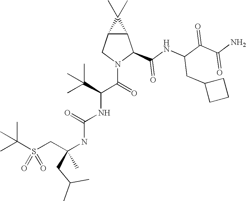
C12C(CN(C(=O)C(NC(NC(CS(C(C)(C)C)(=O)=O)(C)CC(C)C)=O)C(C)(C)C)C1C(NC(C(C(N)=O)=O)CC1CCC1)=O)C2(C)C
